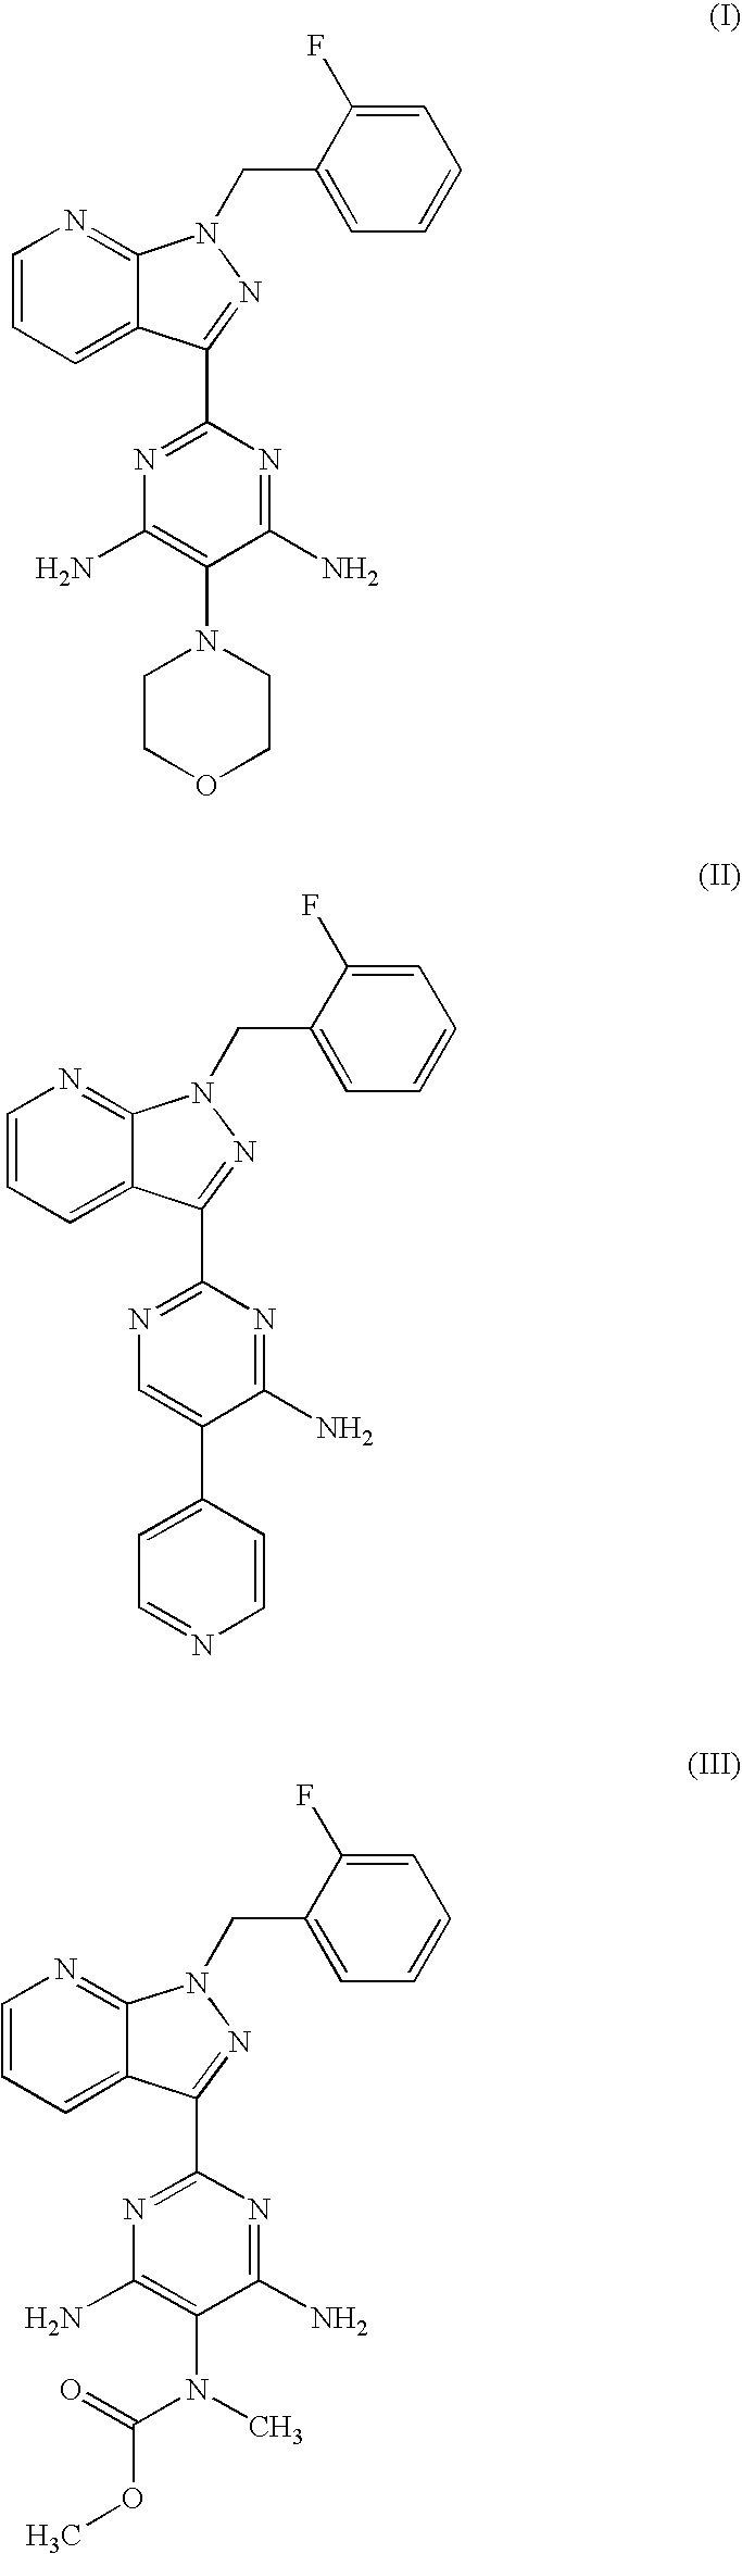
C1=C(F)C(CN2C3=NC=CC=C3C(C3=NC(N)=C(N4CCOCC4)C(N)=N3)=N2)=CC=C1.C1=C(F)C(CN2C3=NC=CC=C3C(C3=NC=C(C4=CC=NC=C4)C(N)=N3)=N2)=CC=C1.C1=C(F)C(CN2C3=NC=CC=C3C(C3=NC(N)=C(N(C(OC)=O)C)C(N)=N3)=N2)=CC=C1
